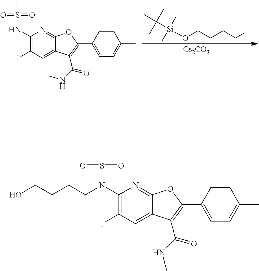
CC([Si](OCCCCI)(C)C)(C)C.[Cs2CO3].C1(NS(C)(=O)=O)=C(I)C=C2C(=N1)OC(C1=CC=C(C)C=C1)=C2C(=O)NC.C1(N(S(C)(=O)=O)CCCCO)=C(I)C=C2C(=N1)OC(C1=CC=C(C)C=C1)=C2C(=O)NC
